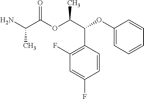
CC(C(=O)OC(C(C1=C(F)C=C(F)C=C1)OC1=CC=CC=C1)C)N
